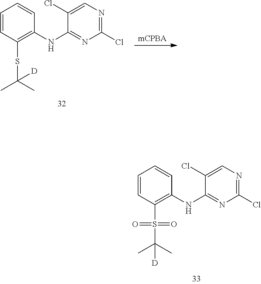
[mCPBA].C1=CC(SC(C)(C)[D])=C(NC2=NC(Cl)=NC=C2Cl)C=C1.C1=CC(S(C(C)(C)[D])(=O)=O)=C(NC2=NC(Cl)=NC=C2Cl)C=C1
